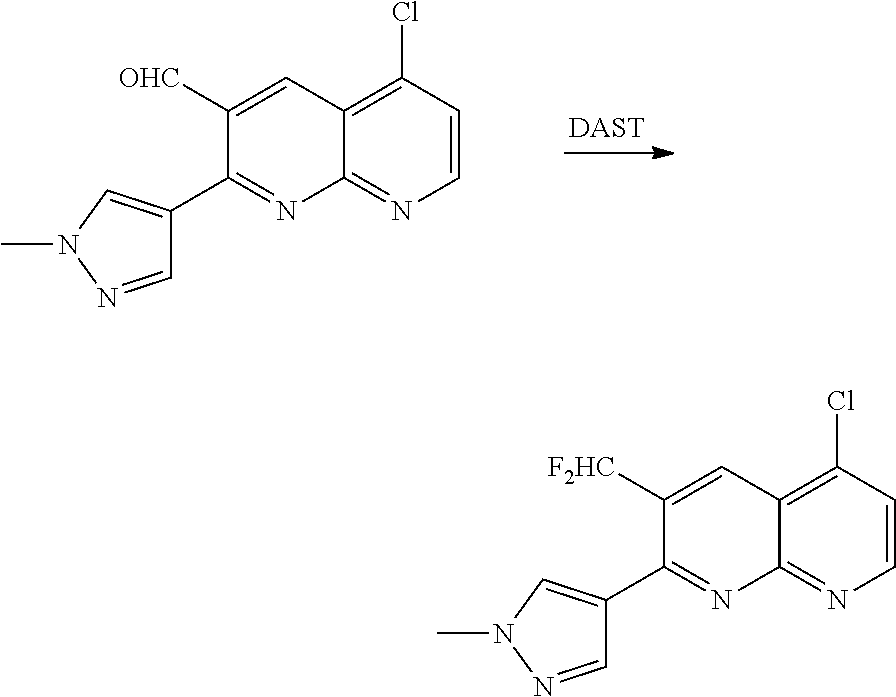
C1=CC(Cl)=C2C(=N1)N=C(C1=CN(C)N=C1)C([OHC])=C2.[DAST].C1=CC(Cl)=C2C(=N1)N=C(C1=CN(C)N=C1)C([F2HC])=C2
